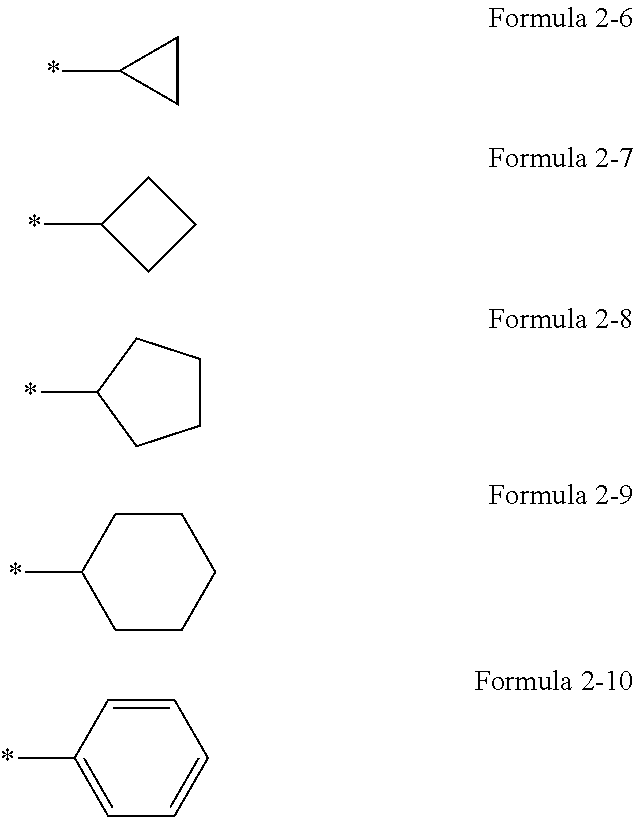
C1CC1*.*C1CCC1.*C1CCCC1.*C1CCCCC1.*C1=CC=CC=C1
